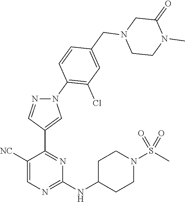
C1([NC])=CN=C(NC2CCN(S(C)(=O)=O)CC2)N=C1C1=CN(C2=C(Cl)C=C(CN3CCN(C)C(=O)C3)C=C2)N=C1
